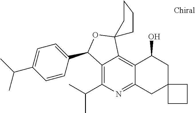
C12=C(C(C)C)N=C3C(=C1C1(OC2C2=CC=C(C(C)C)C=C2)CCCC1)C(O)CC1(C3)CCC1
